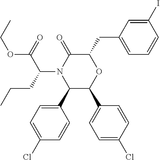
C1(C2=CC=C(Cl)C=C2)C(C2=CC=C(Cl)C=C2)OC(CC2=CC=CC(I)=C2)C(=O)N1C(C(=O)OCC)CCC
